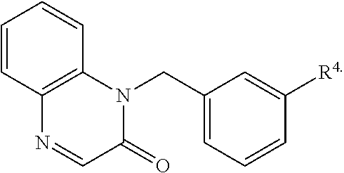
C1(CN2C3=C(N=CC2=O)C=CC=C3)=CC=CC([R4])=C1
